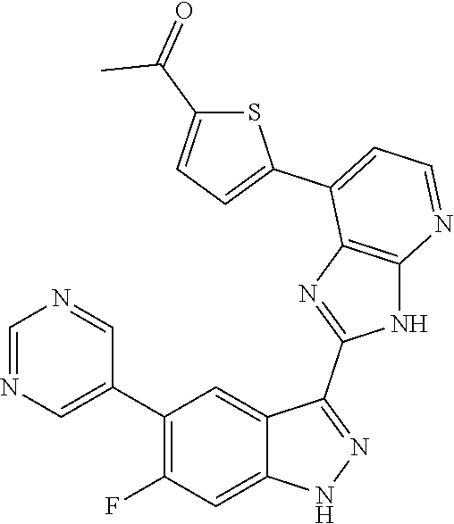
C1=NC=C(C2=C(F)C=C3C(=C2)C(C2=NC4=C(N2)N=CC=C4C2=CC=C(C(=O)C)S2)=NN3)C=N1
